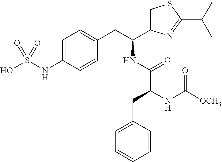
OS(NC1=CC=C(CC(C2=CSC(C(C)C)=N2)NC(C(NC([OCH3])=O)CC2=CC=CC=C2)=O)C=C1)(=O)=O
